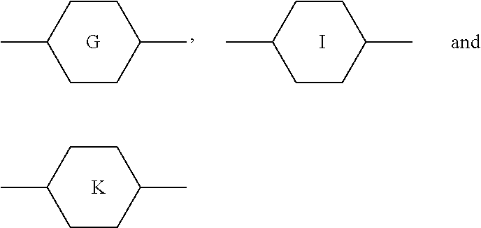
[K].C1(C)CCC(C)CC1.I.C1(C)CCC(C)CC1.[G].C1(C)CCC(C)CC1
